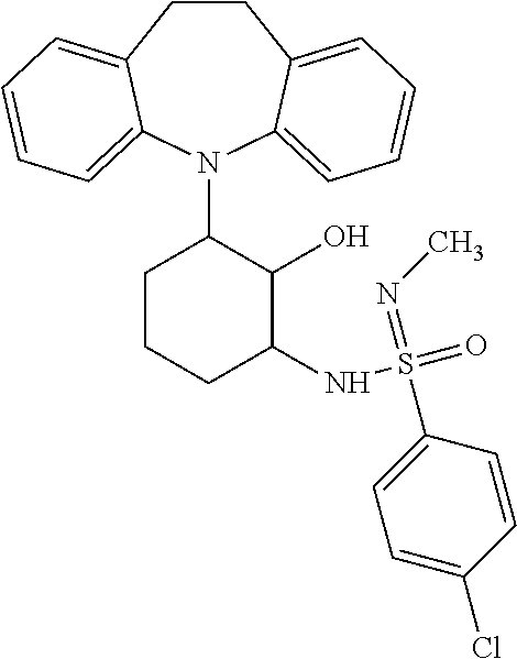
C1CC2=CC=CC=C2N(C2C(O)C(NS(=O)(=NC)C3=CC=C(Cl)C=C3)CCC2)C2=CC=CC=C12
